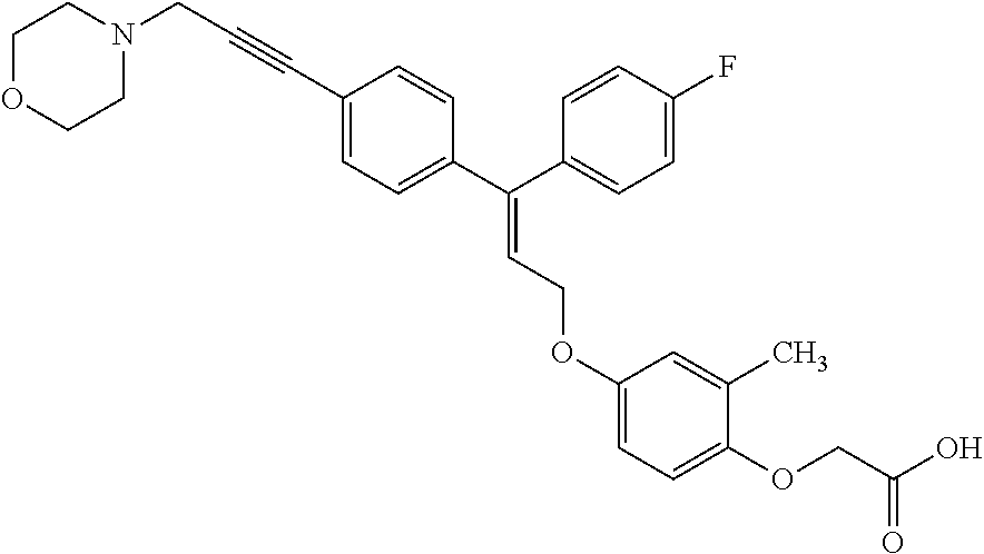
C1=C(C#CCN2CCOCC2)C=CC(C(C2=CC=C(F)C=C2)=CCOC2=CC=C(OCC(O)=O)C(C)=C2)=C1
